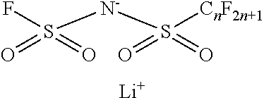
FS([N-]S(=O)(=O)[CnF2n+1])(=O)=O.[Li]
